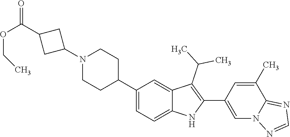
N1(C2CC(C(OCC)=O)C2)CCC(C2=CC=C3C(=C2)C(C(C)C)=C(C2=CN4C(=NC=N4)C(C)=C2)N3)CC1
